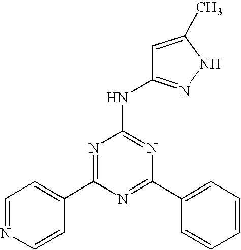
N1=C(C2=CC=CC=C2)N=C(NC2=NNC(C)=C2)N=C1C1=CC=NC=C1
